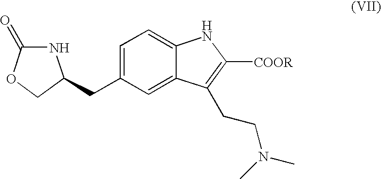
N1C(=O)OCC1CC1=CC=C2C(=C1)C(CCN(C)C)=C([COOR])N2
